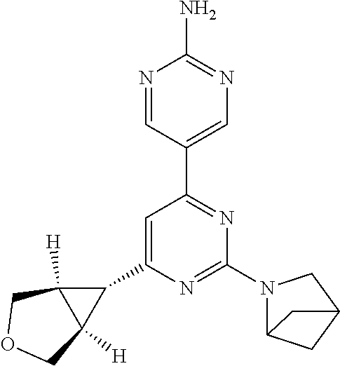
N1=CC(C2=NC(N3C4CC(C3)C4)=NC(C3C4([H])C3([H])COC4)=C2)=CN=C1N
